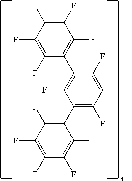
C1(F)=C(F)C(F)=C(F)C(F)=C1C1=C(F)C(C2=C(F)C(F)=C(F)C(F)=C2F)=C(F)C(C)=C1F
